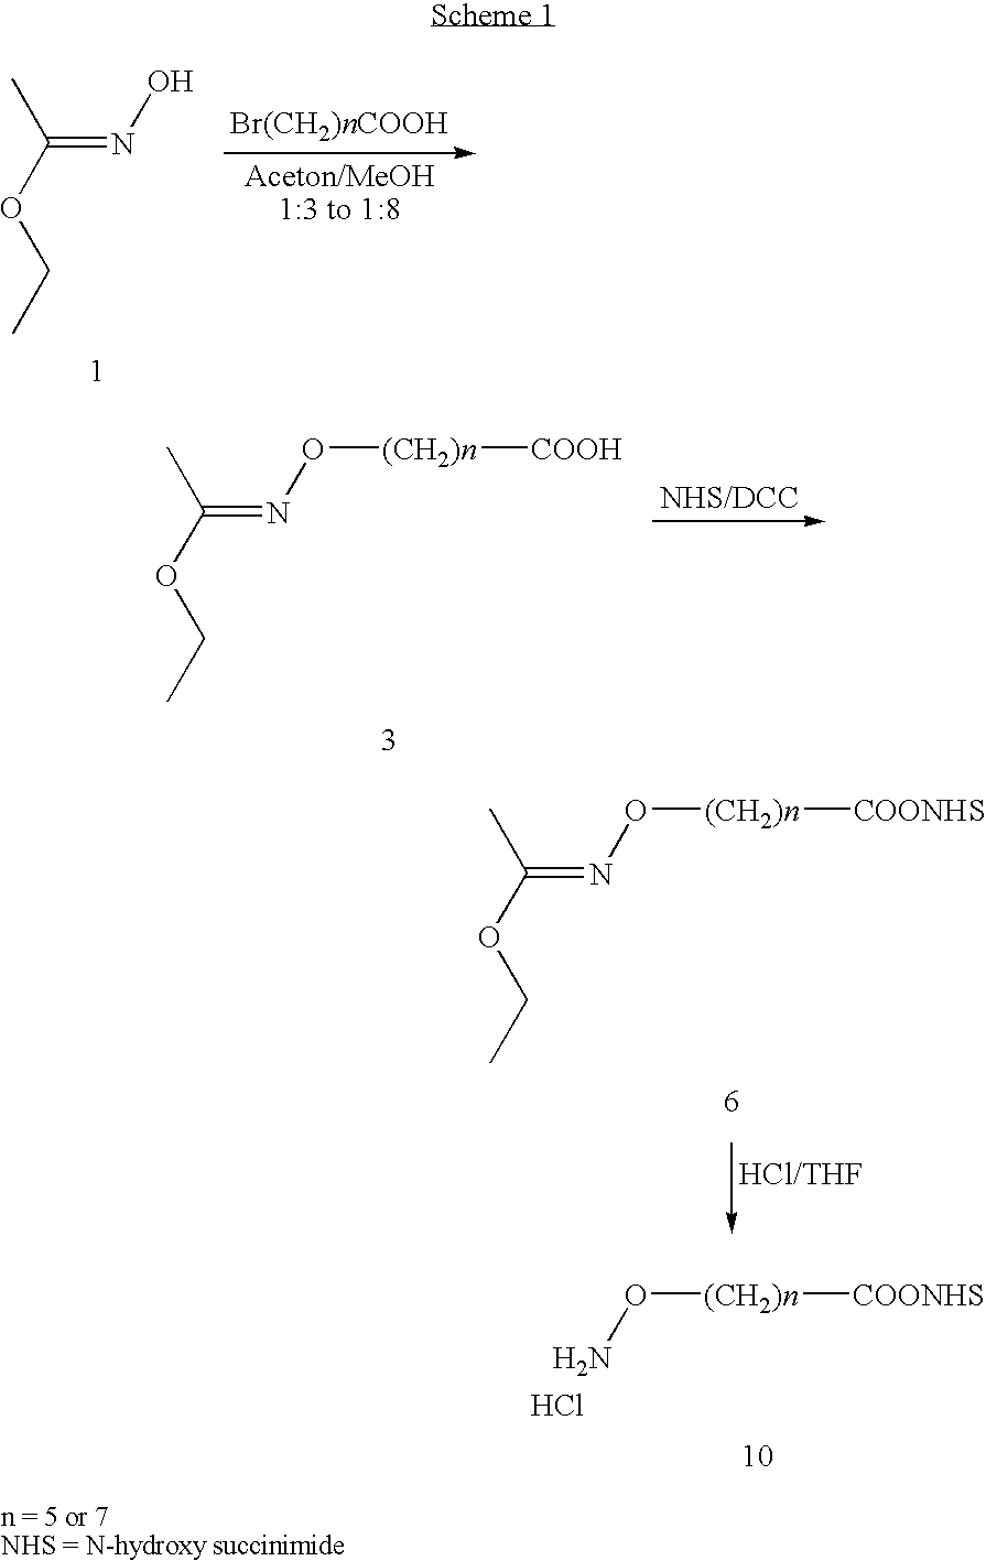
CC(OCC)=NO.CC(OCC)=NO[(CH2)n][COOH].CC(OCC)=NO[(CH2)n][COONHS].NO[(CH2)n][COONHS].Cl
